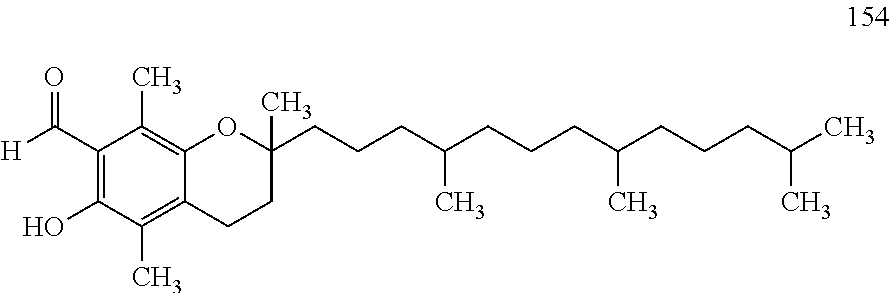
C1(C([H])=O)=C(O)C(C)=C2C(=C1C)OC(C)(CCCC(CCCC(CCCC(C)C)C)C)CC2
